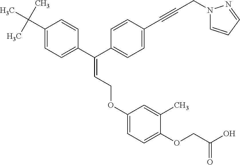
C(=CCOC1=CC=C(OCC(O)=O)C(C)=C1)(C1=CC=C(C(C)(C)C)C=C1)C1=CC=C(C#CCN2C=CC=N2)C=C1
